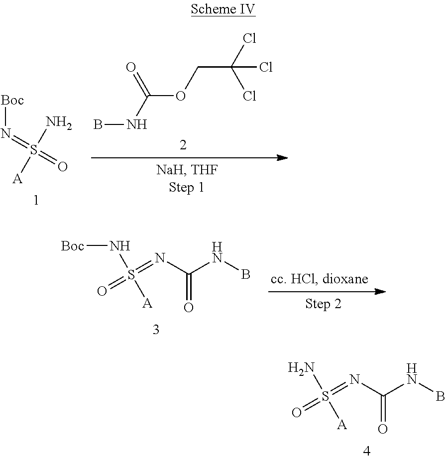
C(OCC(Cl)(Cl)Cl)(NB)=O.S([A])(N)(=N[Boc])=O.O=S(=NC(NB)=O)(N[Boc])[A].O=S(=NC(NB)=O)(N)[A]
